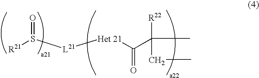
[R21]S([L21][Het 21]C(C([R22])(CC)C)=O)=O
